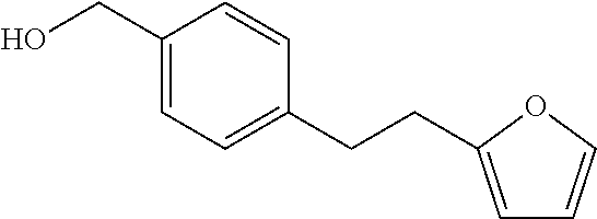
C1(CO)=CC=C(CCC2=CC=CO2)C=C1
